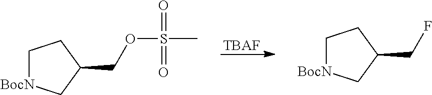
[TBAF].C1[BocN]CC(CF)C1.C1[BocN]CC(COS(=O)(=O)C)C1
